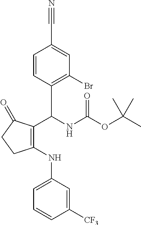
C1(C(NC(OC(C)(C)C)=O)C2=C(Br)C=C(C#N)C=C2)=C(NC2=CC=CC([CF3])=C2)CCC1=O
